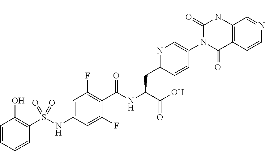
C1=CC=CC(O)=C1S(NC1=CC(F)=C(C(NC(C(=O)O)CC2=NC=C(N3C(=O)C4=C(N(C)C3=O)C=NC=C4)C=C2)=O)C(F)=C1)(=O)=O
